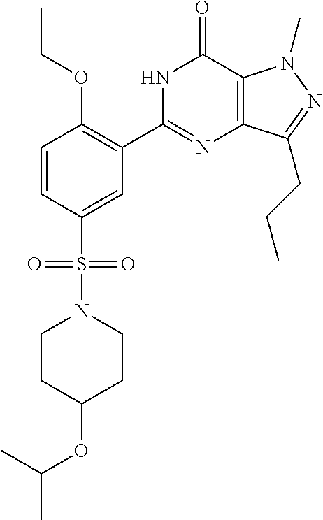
S(C1=CC(C2=NC3=C(C(=O)N2)N(C)N=C3CCC)=C(OCC)C=C1)(N1CCC(OC(C)C)CC1)(=O)=O
